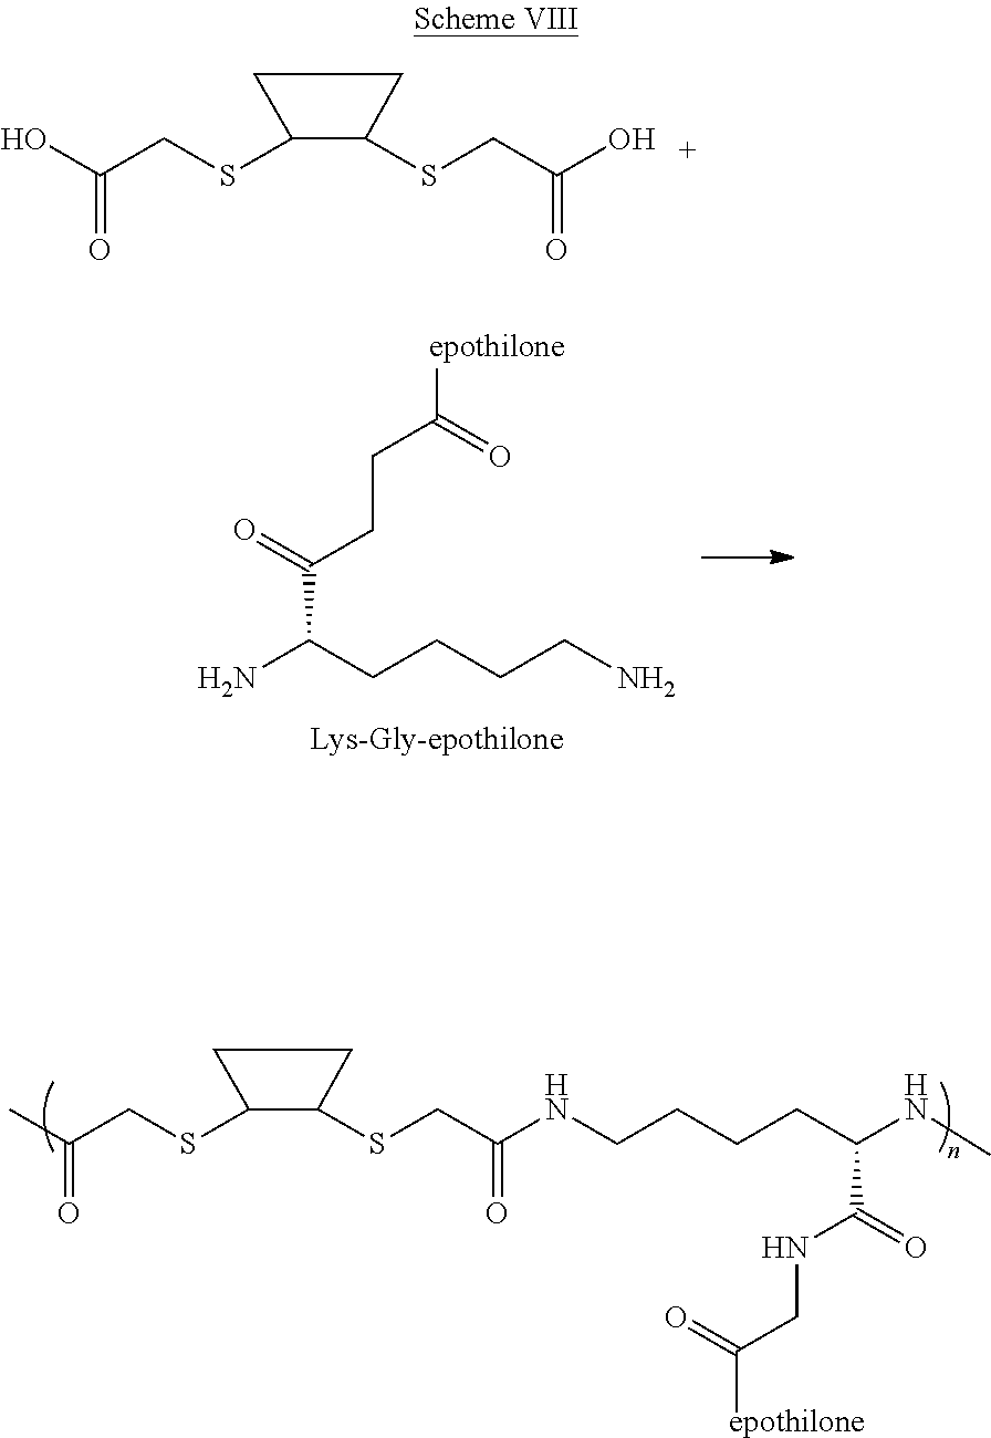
NC(CCCCN)C(=O)CCC([epothilone])=O.C1(SCC(C)=O)C(SCC(NCCCCC(NC)C(NCC([epothilone])=O)=O)=O)CC1.C1(SCC(O)=O)C(SCC(O)=O)CC1
